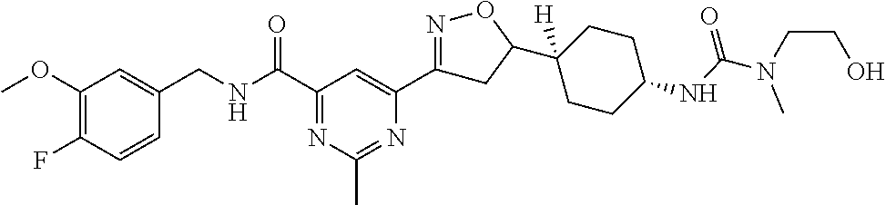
C1(OC)=C(F)C=CC(CNC(C2=NC(C)=NC(C3=NOC(C4([H])CCC(NC(N(CCO)C)=O)CC4)C3)=C2)=O)=C1
